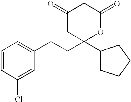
C1(=O)CC(C2CCCC2)(CCC2=CC=CC(Cl)=C2)OC(=O)C1
